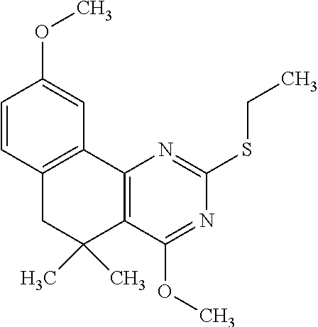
C1=CC2=C(C=C1OC)C1=C(C(C)(C)C2)C(OC)=NC(SCC)=N1
